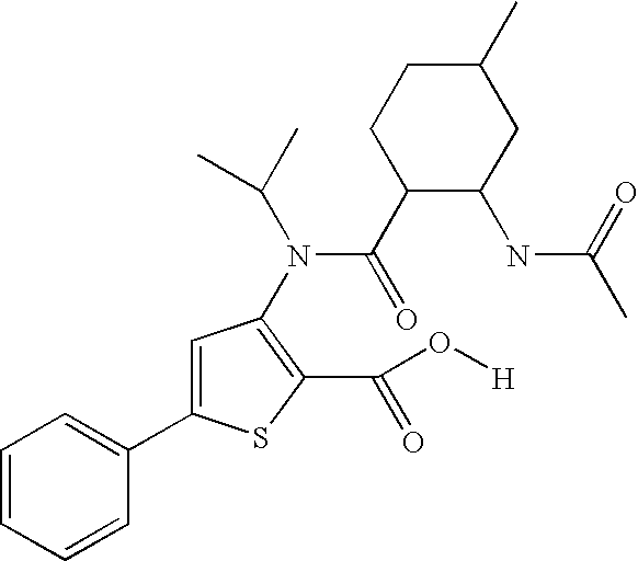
C1=CC=CC(C2=CC(N(C(C)C)C(C3C(NC(=O)C)CC(C)CC3)=O)=C(C(=O)O[H])S2)=C1
